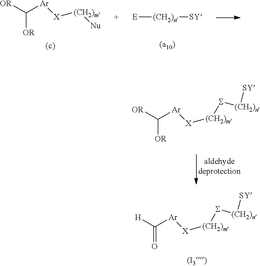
[OR]C([Ar][X][(CH2)m]S[(CH2)n][SY])[OR].[H]C([Ar][X][(CH2)m]S[(CH2)n][SY])=O.[OR]C([Ar][X][(CH2)m][Nu])[OR].[E][(CH2)n][SY]
